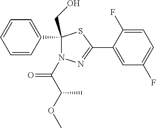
C1(CO)(C2=CC=CC=C2)N(C(C(C)OC)=O)N=C(C2=CC(F)=CC=C2F)S1
